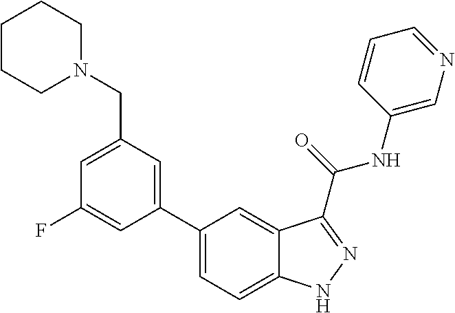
C1(CN2CCCCC2)=CC(F)=CC(C2=CC=C3C(=C2)C(C(NC2=CN=CC=C2)=O)=NN3)=C1
